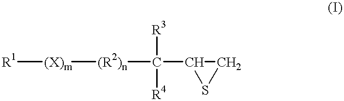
[R1][(X)m][(R2)n]C([R3])([R4])C1SC1
